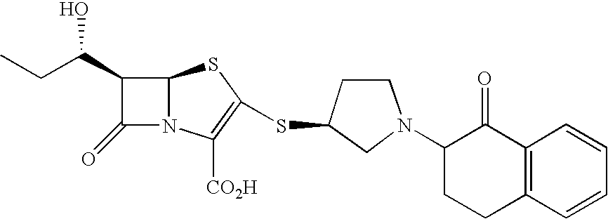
C1(C(CC)O)C(=O)N2C1SC(SC1CCN(C3CCC4=C(C3=O)C=CC=C4)C1)=C2[CO2H]
